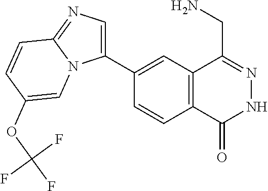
C1(C2=CN=C3N2C=C(OC(F)(F)F)C=C3)=CC2=C(C=C1)C(=O)NN=C2CN
